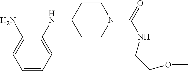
C1CN(C(=O)NCCOC)CCC1NC1=CC=CC=C1N
